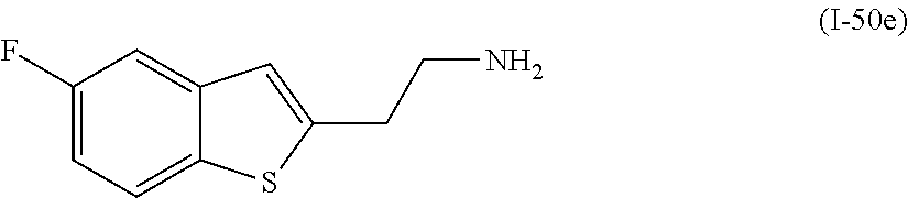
C1(F)=CC=C2C(=C1)C=C(CCN)S2
